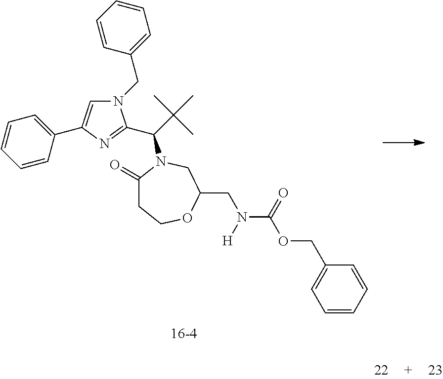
N1(CC2=CC=CC=C2)C=C(C2=CC=CC=C2)N=C1C(C(C)(C)C)N1C(=O)CCOC(CN(C(OCC2=CC=CC=C2)=O)[H])C1
